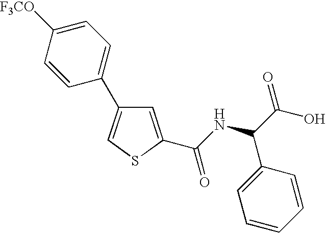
C1=C(C(NC(C(O)=O)C2=CC=CC=C2)=O)SC=C1C1=CC=C([F3CO])C=C1
